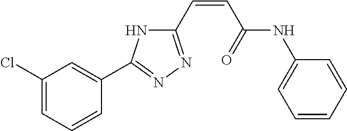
C1(Cl)=CC=CC(C2=NN=C(C=CC(=O)NC3=CC=CC=C3)N2)=C1
